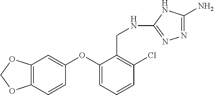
C12=C(C=CC(OC3=CC=CC(Cl)=C3CNC3=NN=C(N)N3)=C1)OCO2
